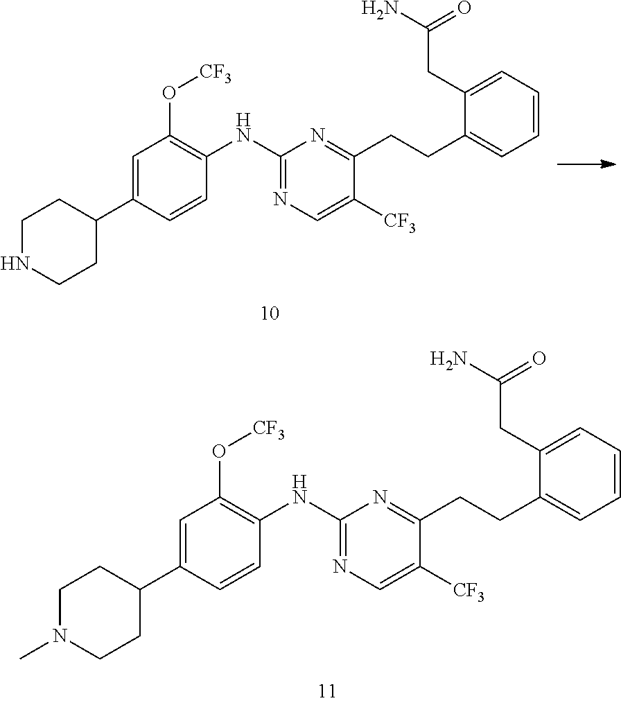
C1N(C)CCC(C2=CC(O[CF3])=C(NC3=NC=C([CF3])C(CCC4=CC=CC=C4CC(=O)N)=N3)C=C2)C1.C1NCCC(C2=CC(O[CF3])=C(NC3=NC=C([CF3])C(CCC4=CC=CC=C4CC(=O)N)=N3)C=C2)C1
